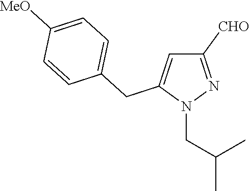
N1(CC(C)C)N=C([CHO])C=C1CC1=CC=C([MeO])C=C1
